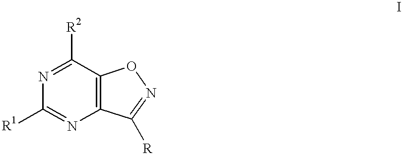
N1=C([R2])C2=C(N=C1[R1])C([R])=NO2
